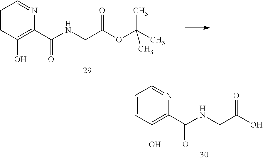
C1=CC=NC(C(NCC(OC(C)(C)C)=O)=O)=C1O.C1=CC=NC(C(NCC(O)=O)=O)=C1O
